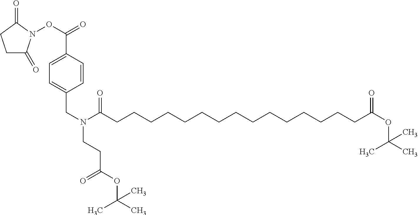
C(N(C(CCCCCCCCCCCCCCCC(OC(C)(C)C)=O)=O)CCC(OC(C)(C)C)=O)C1=CC=C(C(ON2C(=O)CCC2=O)=O)C=C1
